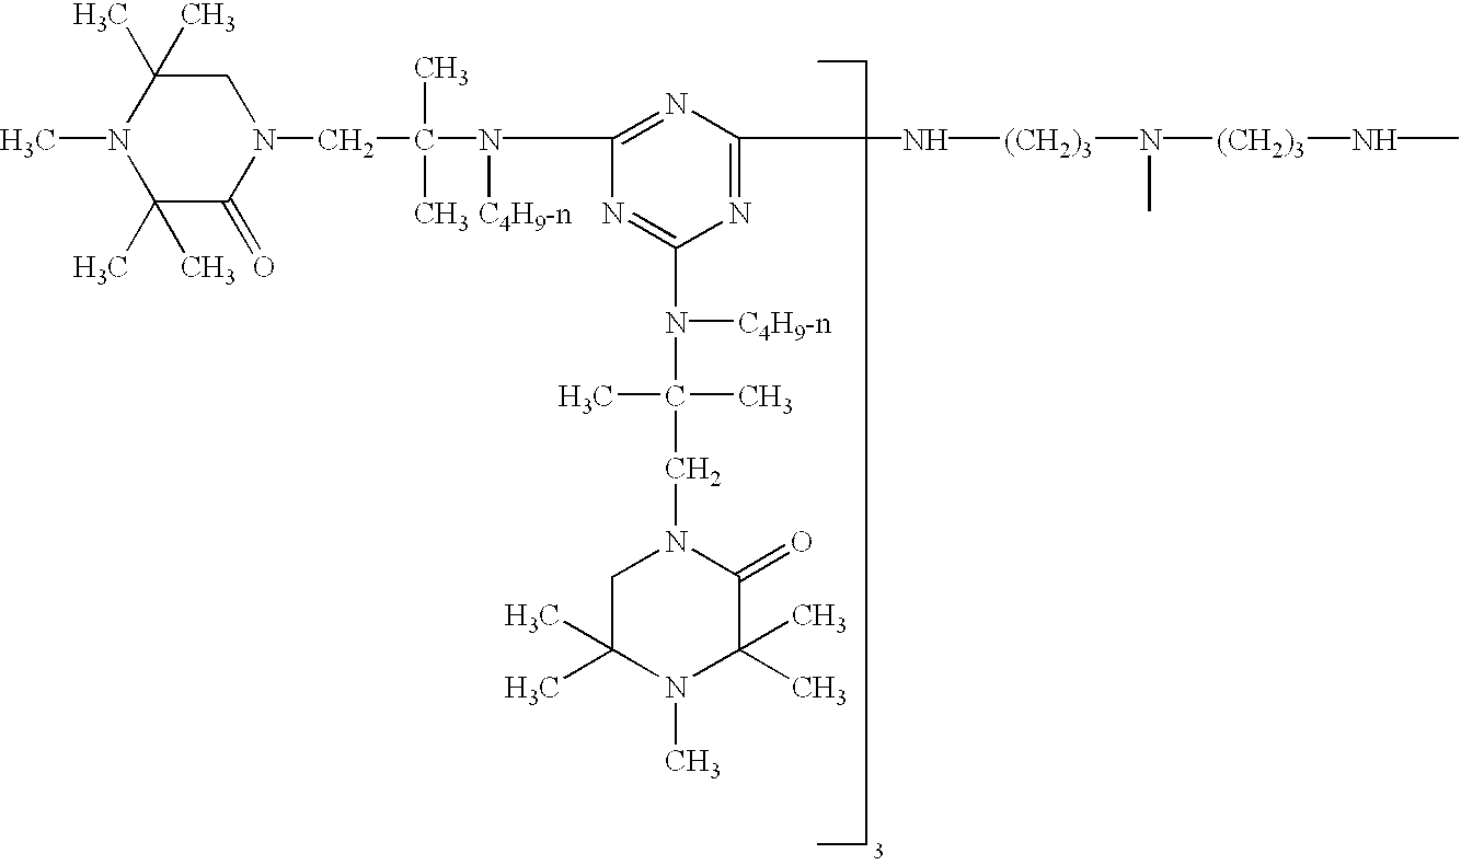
N1=C(N(C(C)(C)CN2C(=O)C(C)(C)N(C)C(C)(C)C2)[C4H9-n])N=C(N[(CH2)3]N(C)[(CH2)3]NC)N=C1N([C4H9-n])C(C)(C)CN1C(=O)C(C)(C)N(C)C(C)(C)C1
